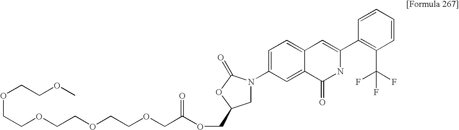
C1=CC=CC(C2=CC3=CC=C(N4CC(COC(COCCOCCOCCOCCOC)=O)OC4=O)C=C3C(=O)N2)=C1C(F)(F)F
